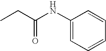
CCC(=O)NC1=CC=CC=C1
